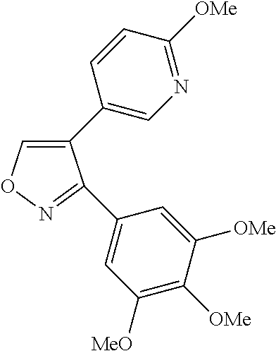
C1(C2=CN=C([OMe])C=C2)=CON=C1C1=CC([MeO])=C([OMe])C([OMe])=C1
